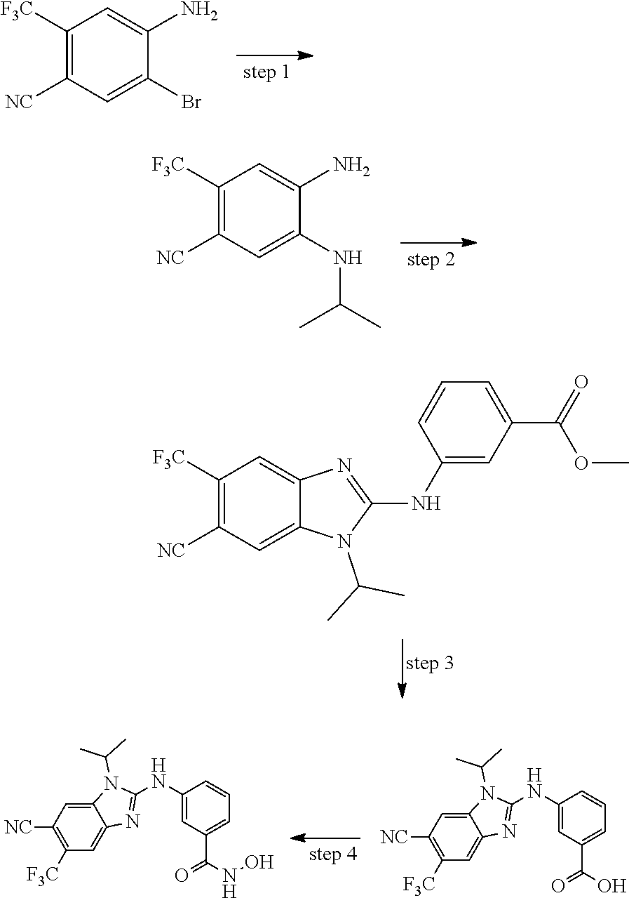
C1([F3C])=C([NC])C=C(Br)C(N)=C1.C1([F3C])=C([NC])C=C(NC(C)C)C(N)=C1.C1([F3C])=C([NC])C=C2C(=C1)N=C(NC1=CC(C(=O)OC)=CC=C1)N2C(C)C.C12=CC([NC])=C([F3C])C=C1N=C(NC1=CC(C(O)=O)=CC=C1)N2C(C)C.C12=CC([NC])=C([F3C])C=C1N=C(NC1=CC(C(NO)=O)=CC=C1)N2C(C)C
